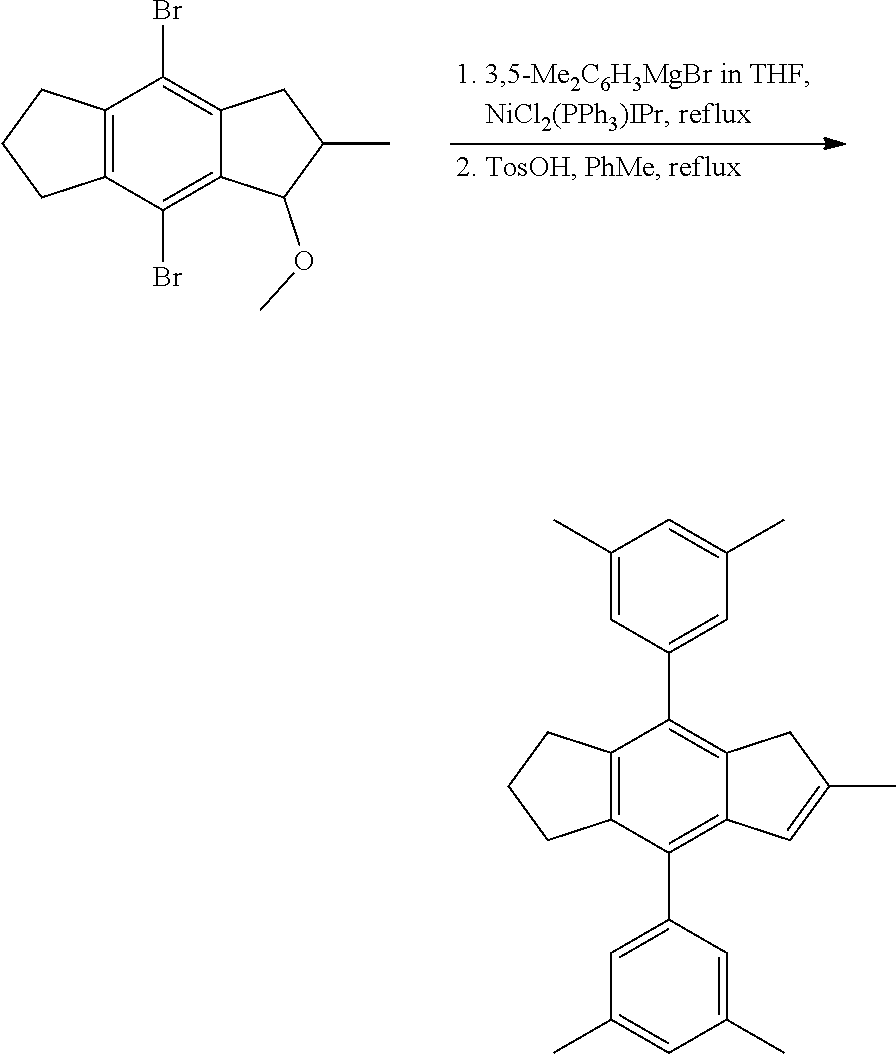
O(C)C1C2=C(Br)C3=C(C(Br)=C2CC1C)CCC3.C1(C2=C3CC(C)=CC3=C(C3=CC(C)=CC(C)=C3)C3=C2CCC3)=CC(C)=CC(C)=C1
